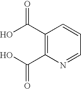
C1(C(O)=O)=C(C(O)=O)N=CC=C1
